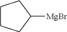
C1CCC([MgBr])C1
